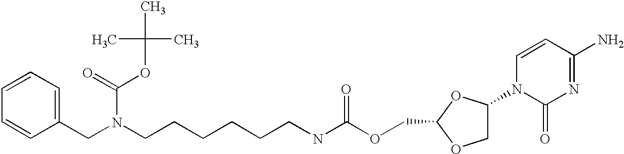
C1=CC=CC(CN(CCCCCCNC(OCC2OCC(N3C(=O)N=C(N)C=C3)O2)=O)C(=O)OC(C)(C)C)=C1
